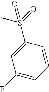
C1=CC(S(=O)(C)=O)=CC(F)=C1
